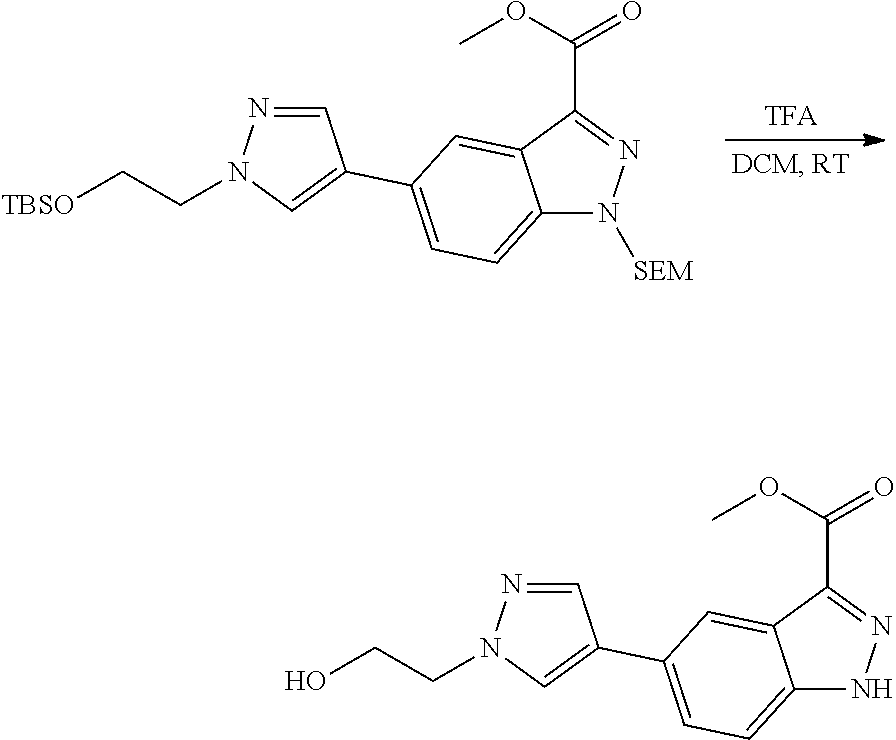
C(C[TBSO])N1N=CC(C2=CC=C3N([SEM])N=C(C(=O)OC)C3=C2)=C1.C(CO)N1N=CC(C2=CC=C3NN=C(C(=O)OC)C3=C2)=C1
